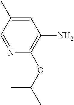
C1(C)=CC(N)=C(OC(C)C)N=C1
